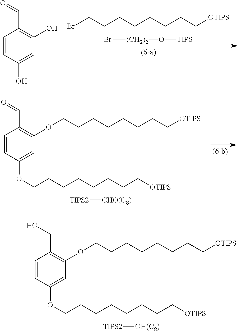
BrCCCCCCCC[OTIPS].Br[(CH2)2]O[TIPS].C1=CC(O)=CC(O)=C1C=O.C1=CC(OCCCCCCCC[OTIPS])=CC(OCCCCCCCC[OTIPS])=C1C=O.[TIPS2][CHO(C8)].C1=CC(OCCCCCCCC[OTIPS])=CC(OCCCCCCCC[OTIPS])=C1CO.[TIPS2][OH(C8)]
